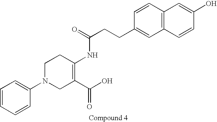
C1N(C2=CC=CC=C2)CC(C(O)=O)=C(NC(=O)CCC2=CC3=C(C=C2)C=C(O)C=C3)C1
